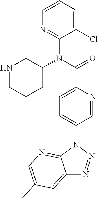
C1=CC=C(Cl)C(N(C(=O)C2=CC=C(N3C4=NC=C(C)C=C4N=N3)C=N2)C2CNCCC2)=N1
